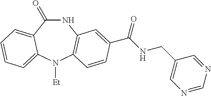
N1C(=O)C2=CC=CC=C2N([Et])C2=C1C=C(C(NCC1=CN=CN=C1)=O)C=C2
